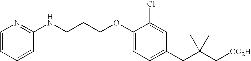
C1=C(CC(C[CO2H])(C)C)C=C(Cl)C(OCCCNC2=NC=CC=C2)=C1
